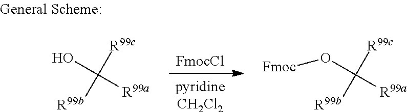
[pyridineCH2Cl2].[FmocCl].C([R99a])(O)([R99c])[R99b].C([R99a])(O[Fmoc])([R99c])[R99b]
